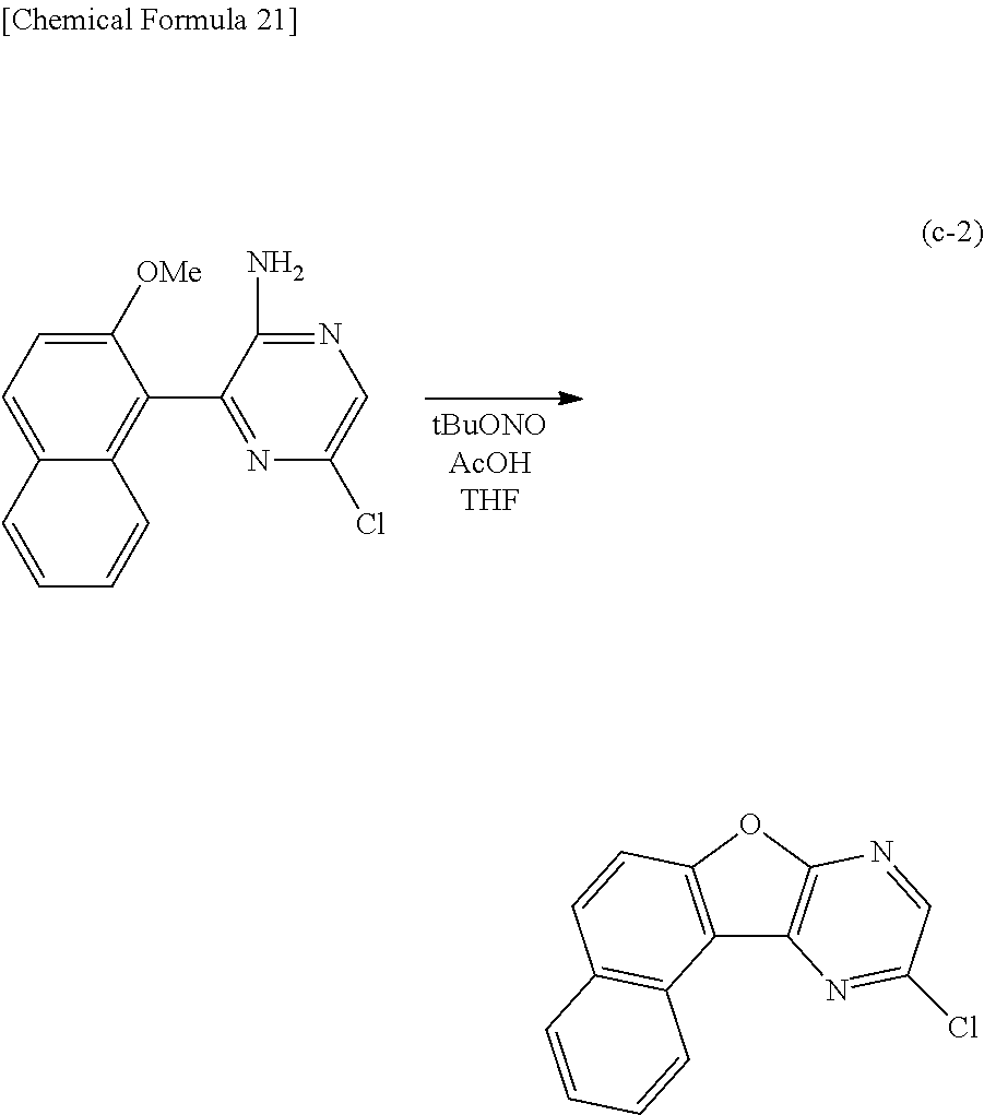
C1=C2C(=C(C3=NC(Cl)=CN=C3N)C([OMe])=C1)C=CC=C2.C12=C(OC3=C1N=C(Cl)C=N3)C=CC1=C2C=CC=C1
